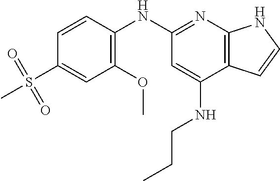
C1(S(=O)(=O)C)=CC(OC)=C(NC2=NC3=C(C(NCCC)=C2)C=CN3)C=C1
